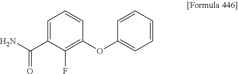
C1=C(C(N)=O)C(F)=C(OC2=CC=CC=C2)C=C1
